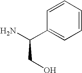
C1=CC=CC=C1C(N)CO
